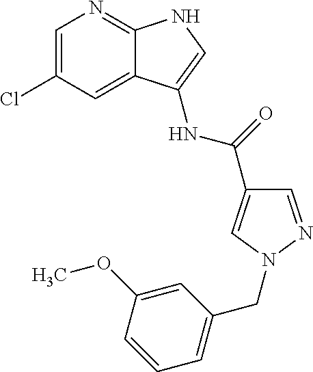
C1=C(Cl)C=C2C(=N1)NC=C2NC(=O)C1=CN(CC2=CC=CC(OC)=C2)N=C1
